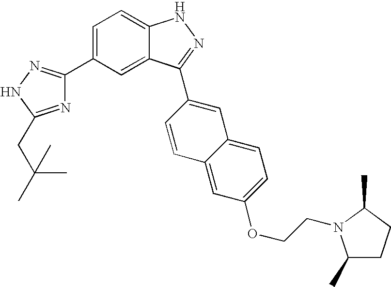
C1(C2=CC=C3C(=C2)C(C2=CC4=CC=C(OCCN5C(C)CCC5C)C=C4C=C2)=NN3)=NNC(CC(C)(C)C)=N1
